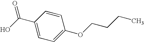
C1(C(=O)O)=CC=C(OCCCC)C=C1
